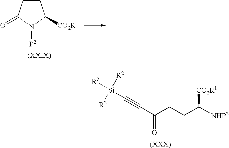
C(CCC([NHP2])[CO2R1])(=O)C#C[Si]([R2])([R2])[R2].C1CC(=O)N([P2])C1[CO2R1]
